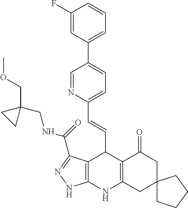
C1(F)=CC(C2=CC=C(C=CC3C4=C(NC5=C3C(=O)CC3(C5)CCCC3)NN=C4C(NCC3(COC)CC3)=O)N=C2)=CC=C1
